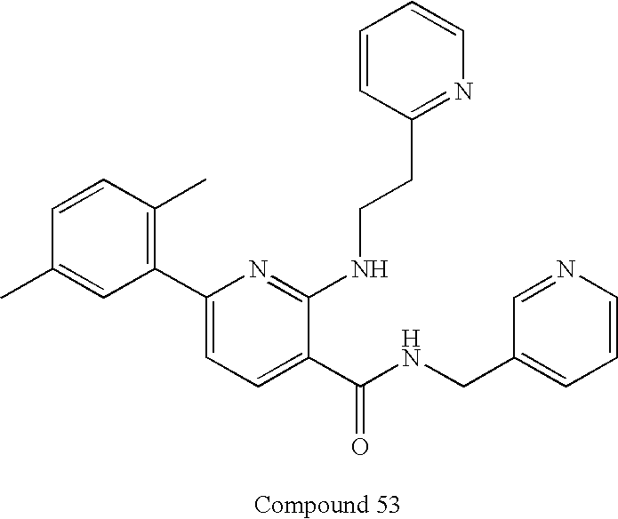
C1(C2=C(C)C=CC(C)=C2)=CC=C(C(NCC2=CC=CN=C2)=O)C(NCCC2=NC=CC=C2)=N1
